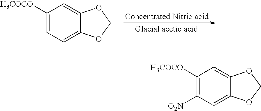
C1([H3COCO])=CC=C2C(=C1)OCO2.C1([H3COCO])=C([O2N])C=C2C(=C1)OCO2
